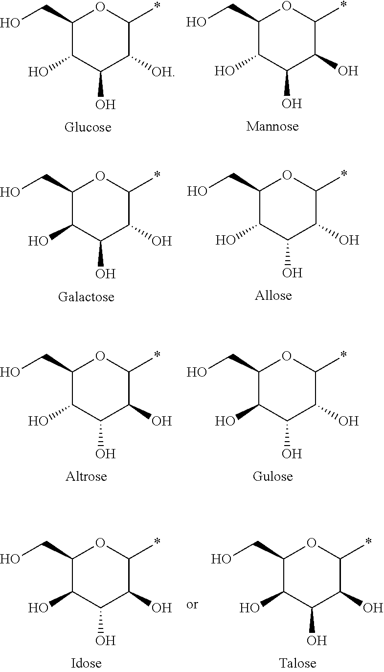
C1(CO)C(O)C(O)C([OH])C(*)O1.C1(CO)C(O)C(O)C(O)C(*)O1.C1(CO)C(O)C(O)C(O)C(*)O1.C1(CO)C(O)C(O)C(O)C(*)O1.C1(CO)C(O)C(O)C(O)C(*)O1.C1(CO)C(O)C(O)C(O)C(*)O1.C1(CO)C(O)C(O)C(O)C(*)O1.C1(CO)C(O)C(O)C(O)C(*)O1
